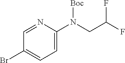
C1=C(N(CC(F)F)[Boc])N=CC(Br)=C1
